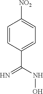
C1=CC(C(NO)=N)=CC=C1[NO2]
